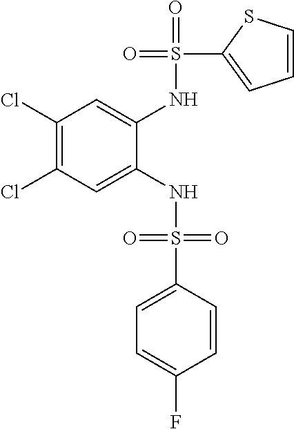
C1(Cl)=C(Cl)C=C(NS(=O)(=O)C2=CC=C(F)C=C2)C(NS(=O)(C2=CC=CS2)=O)=C1
